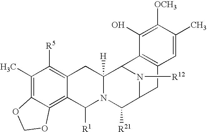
C1(C)=C2C(=C3C(=C1[R5])CC1([H])N(C3[R1])C([R21])C3N([R12])C1C1=C(C3)C=C(C)C([OCH3])=C1O)OCO2
